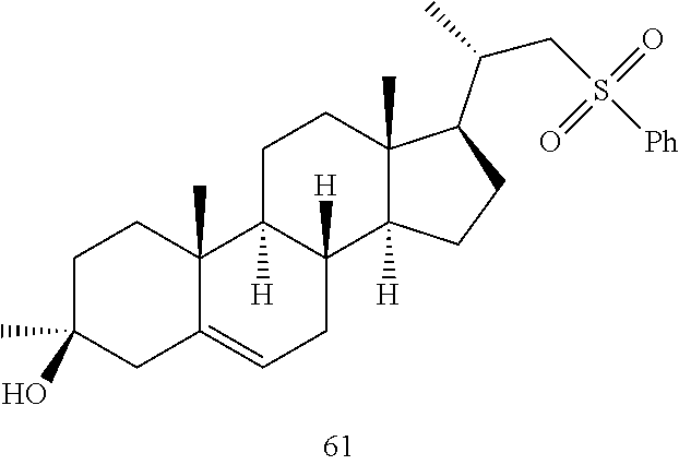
C1CC(C)(O)CC2=CCC3([H])C([H])(C12C)CCC1(C)C3([H])CCC1C(CS(=O)(=O)[Ph])C
